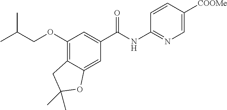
C1(OCC(C)C)=C2C(=CC(C(NC3=NC=C([COOMe])C=C3)=O)=C1)OC(C)(C)C2
